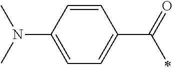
C1=C(N(C)C)C=CC(C(=O)C)=C1
